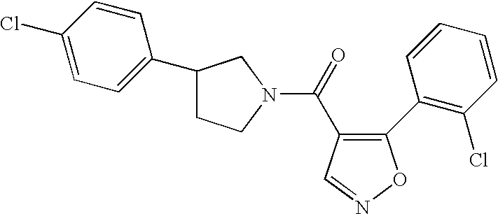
O=C(C1=C(C2=C(Cl)C=CC=C2)ON=C1)N1CCC(C2=CC=C(Cl)C=C2)C1
